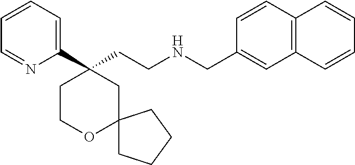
C1(C2(CCNCC3=CC4=C(C=C3)C=CC=C4)CCOC3(C2)CCCC3)=CC=CC=N1
